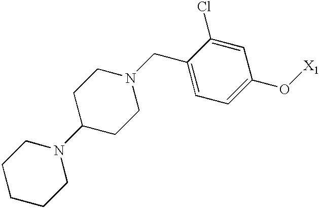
C1CCCCN1C1CCN(CC2=CC=C(O[X1])C=C2Cl)CC1
